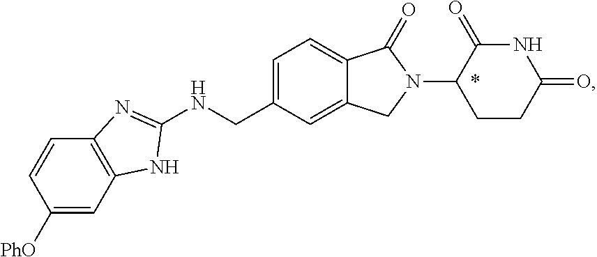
C1([PhO])=CC2=C(C=C1)N=C(NCC1=CC=C3C(=C1)CN(C1CCC(=O)NC1=O)C3=O)N2
